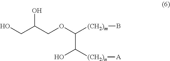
C(OCC(CO)O)([(CH2)m]B)C([(CH2)n][A])O
